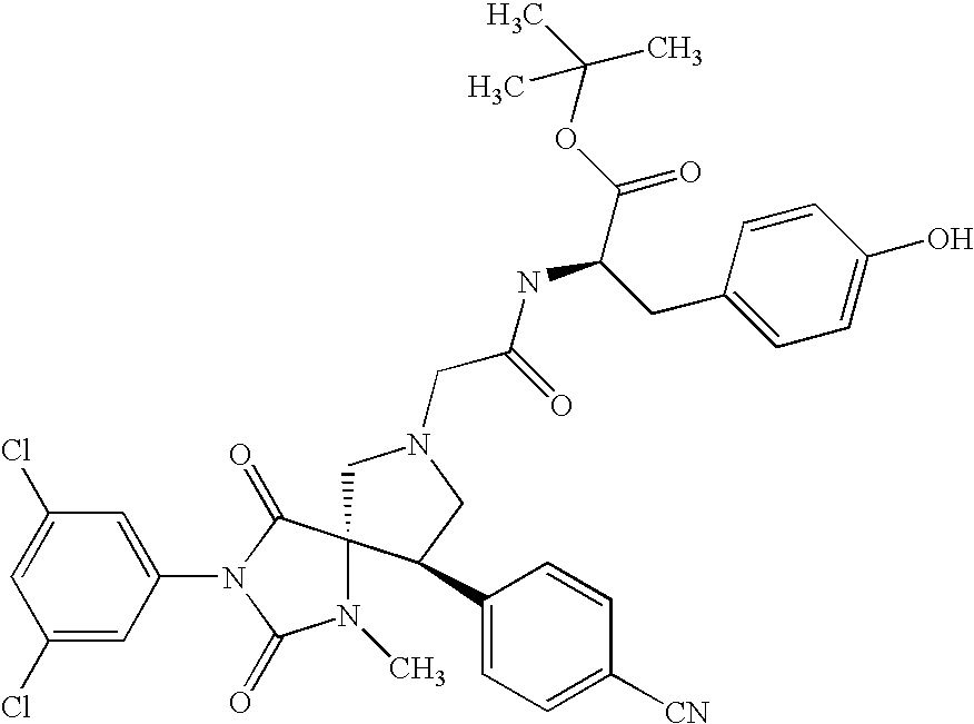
C1(Cl)=CC(N2C(=O)N(C)C3(C2=O)CN(CC(NC(CC2=CC=C(O)C=C2)C(OC(C)(C)C)=O)=O)CC3C2=CC=C([CN])C=C2)=CC(Cl)=C1
